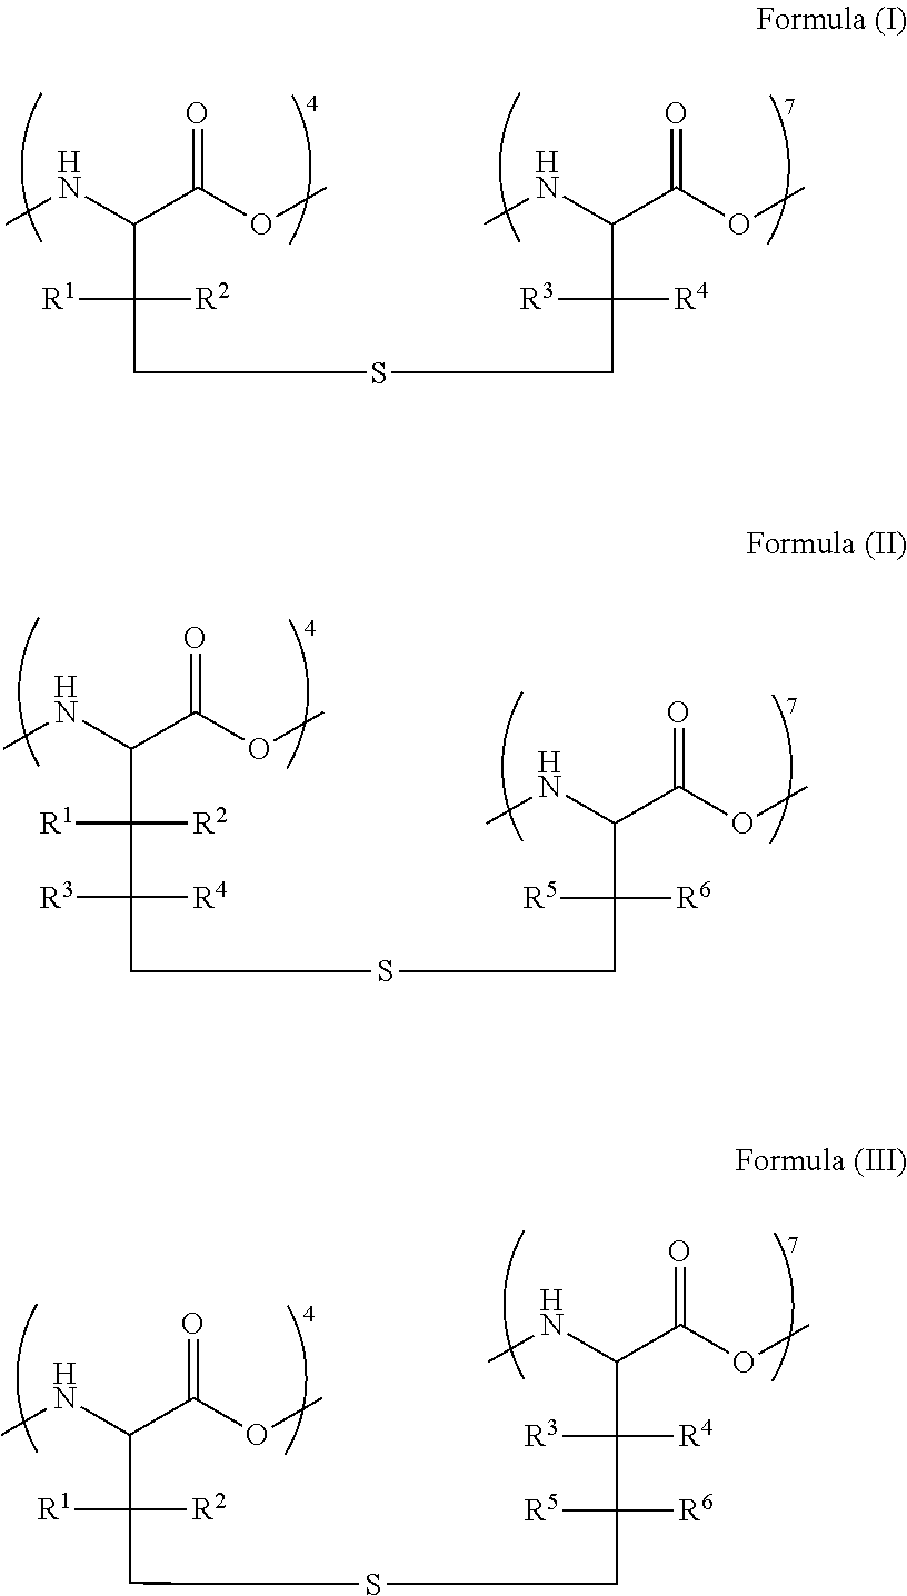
CNC(C(OC)=O)C([R1])([R2])CSCC(C(NC)C(OC)=O)([R3])[R4].CNC(C(OC)=O)C([R1])([R2])C([R3])([R4])CSCC(C(NC)C(OC)=O)([R5])[R6].CNC(C(OC)=O)C([R1])([R2])CSCC(C(C(NC)C(OC)=O)([R3])[R4])([R5])[R6]
